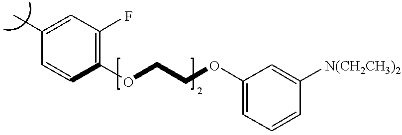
C1(C)=CC(F)=C(OCCOC2=CC=CC([N(CH2CH3)2])=C2)C=C1
